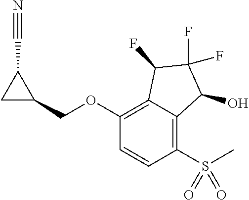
C1(OCC2C(C#N)C2)=C2C(=C(S(C)(=O)=O)C=C1)C(O)C(F)(F)C2F
